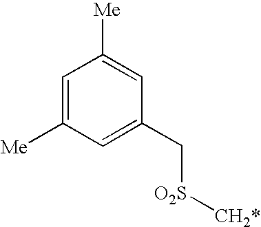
C1=C([Me])C=C(C[O2S][CH2*])C=C1[Me]
